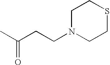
CC(CCN1CCSCC1)=O
